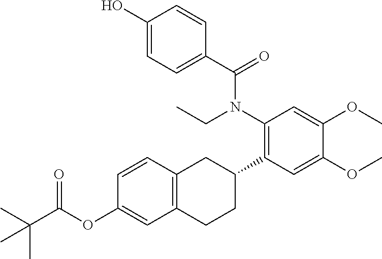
C1(O)=CC=C(C(N(C2=C(C3CC4=C(CC3)C=C(OC(C(C)(C)C)=O)C=C4)C=C(OC)C(OC)=C2)CC)=O)C=C1
